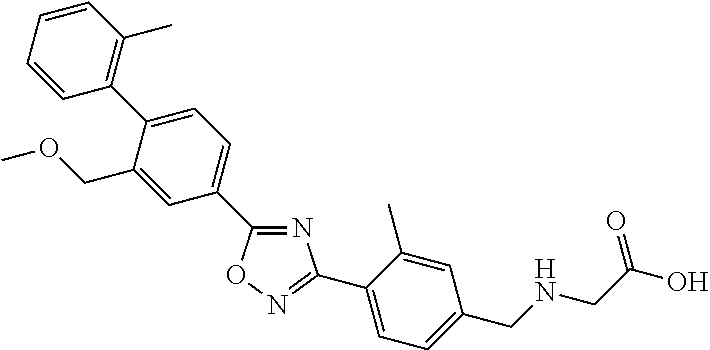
N1=C(C2=CC=C(C3=C(C)C=CC=C3)C(COC)=C2)ON=C1C1=CC=C(CNCC(=O)O)C=C1C
